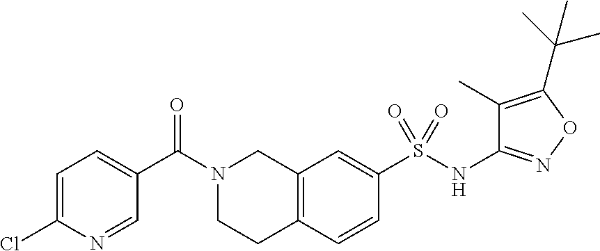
C1=C(Cl)N=CC(C(N2CCC3=C(C2)C=C(S(NC2=NOC(C(C)(C)C)=C2C)(=O)=O)C=C3)=O)=C1
